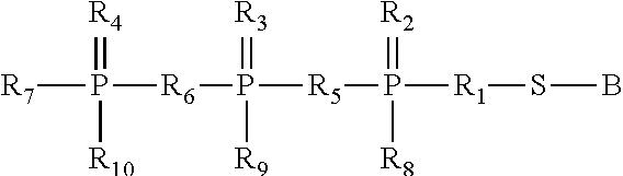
[R7]P([R6]P([R5]P([R1]SB)(=[R2])[R8])(=[R3])[R9])(=[R4])[R10]
